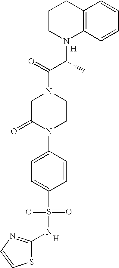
C12=C(C=CC=C1)N(C(C(N1CC(=O)N(C3=CC=C(S(=O)(=O)NC4=NC=CS4)C=C3)CC1)=O)C)CCC2.[H].[H]
